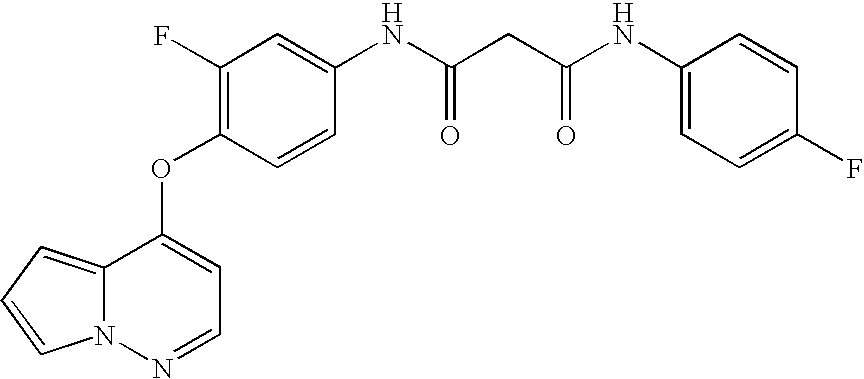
C1=C(NC(CC(NC2=CC=C(F)C=C2)=O)=O)C=CC(OC2=CC=NN3C2=CC=C3)=C1F
